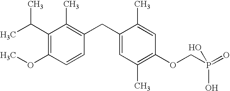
C1(C(C)C)=C(OC)C=CC(CC2=CC(C)=C(OCP(O)(=O)O)C=C2C)=C1C
